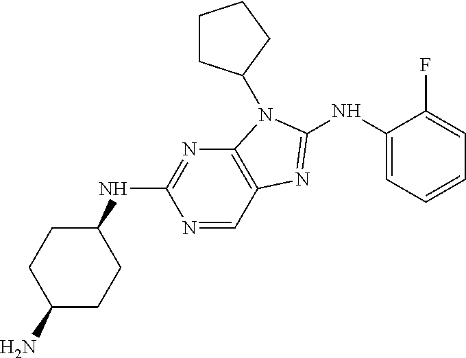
N1=CC2=C(N=C1NC1CCC(N)CC1)N(C1CCCC1)C(NC1=CC=CC=C1F)=N2
